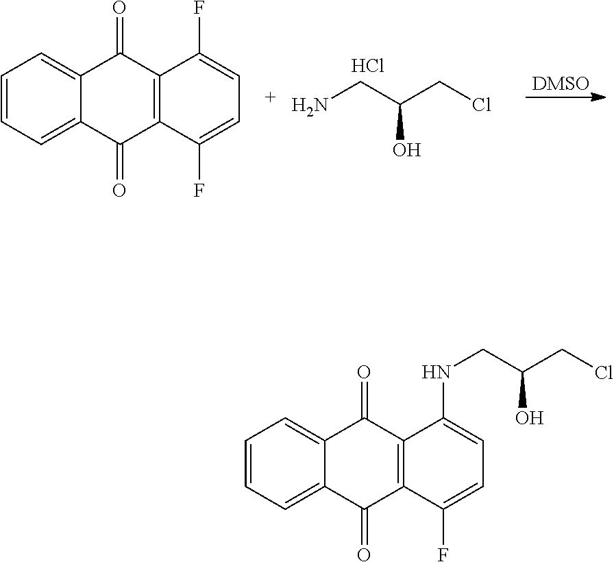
NCC(CCl)O.Cl.C1=CC=C2C(=C1)C(=O)C1=C(C2=O)C(F)=CC=C1F.C1=CC=C2C(=C1)C(=O)C1=C(C2=O)C(F)=CC=C1NCC(CCl)O
